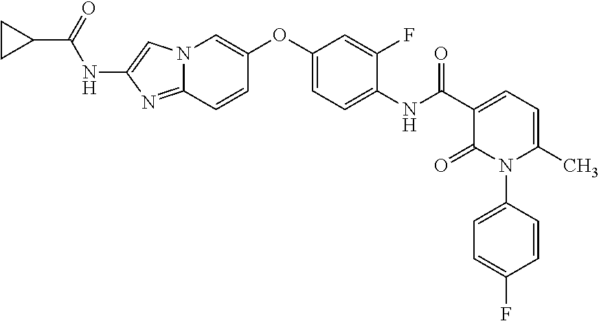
C1(OC2=CN3C(=NC(NC(C4CC4)=O)=C3)C=C2)=CC=C(NC(=O)C2=CC=C(C)N(C3=CC=C(F)C=C3)C2=O)C(F)=C1
